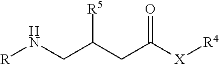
N(CC(CC(=O)[X][R4])[R5])[R]
